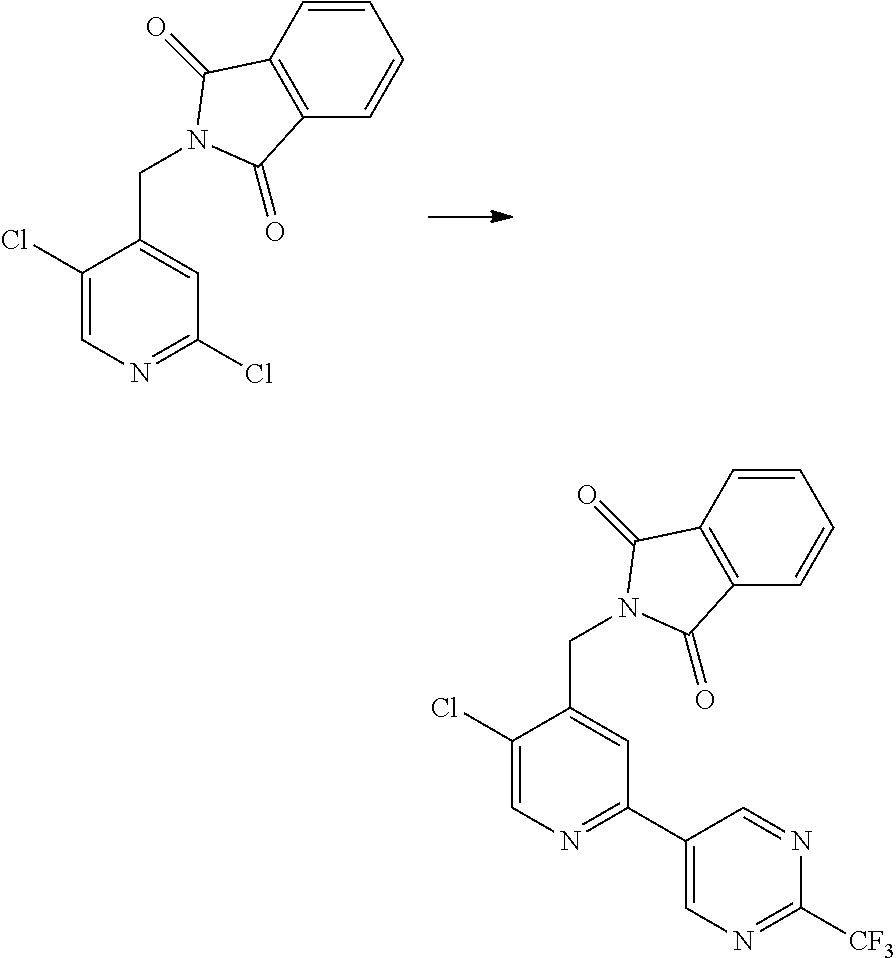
C1(Cl)=CN=C(Cl)C=C1CN1C(=O)C2=C(C=CC=C2)C1=O.C1(Cl)=CN=C(C2=CN=C([CF3])N=C2)C=C1CN1C(=O)C2=C(C=CC=C2)C1=O
